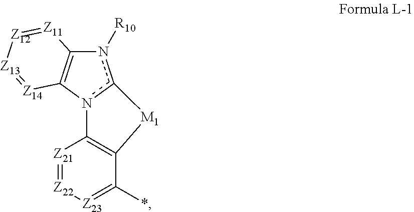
n1([R10])c2n(C3=C1[Z11]=[Z12][Z13]=[Z14]3)C1=C([M1]2)C(*)=[Z23][Z22]=[Z21]1
